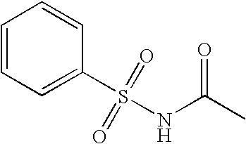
C1=CC=CC=C1S(NC(=O)C)(=O)=O
